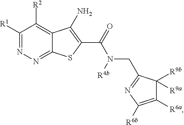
C1([R1])=NN=C2C(=C1[R2])C(N)=C(C(=O)N(CC1=NC([R6b])=C([R6a])C1([R9a])[R9b])[R4b])S2
